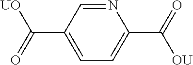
C1=C(C(=O)[UO])C=NC(C(=O)[OU])=C1
